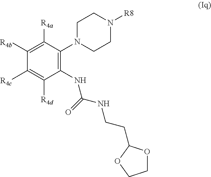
C1(NC(NCCC2OCCO2)=O)=C(N2CCN([R8])CC2)C([R4a])=C([R4b])C([R4c])=C1[R4d]
